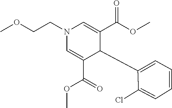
COCCN1C=C(C(=O)OC)C(C2=CC=CC=C2Cl)C(C(OC)=O)=C1
